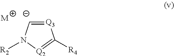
[Q3]1=[C-]N([R2])[Q2]=C1[R4].[M]
